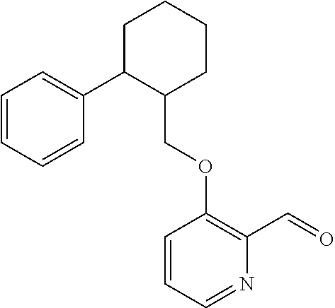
C1C(C2=CC=CC=C2)C(COC2=C(C=O)N=CC=C2)CCC1
